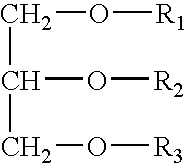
C(O[R1])C(O[R2])CO[R3]
